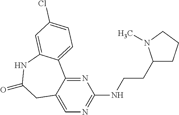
C12=CN=C(NCCC3CCCN3C)N=C1C1=CC=C(Cl)C=C1NC(=O)C2
